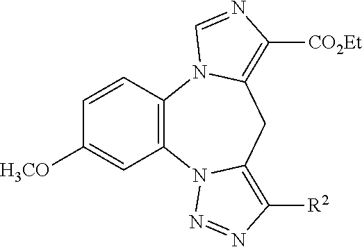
C12=C(C=CC([H3CO])=C1)N1C(=C([CO2Et])N=C1)CC1=C([R2])N=NN21
